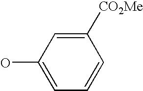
OC1=CC=CC([CO2Me])=C1
